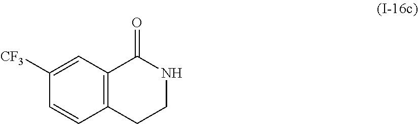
C12=C(CCNC1=O)C=CC([CF3])=C2
